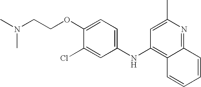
CN(CCOC1=CC=C(NC2=C3C(=NC(C)=C2)C=CC=C3)C=C1Cl)C
